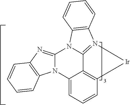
N12C(=NC3=C1C=CC=C3)N1C3=N(C4=C1C=CC=C4)[Ir]C1=C3C2=CC=C1
